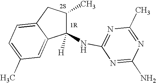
C1(NC2=NC(C)=NC(N)=N2)([H])C(C)CC2=CC=C(C)C=C12
